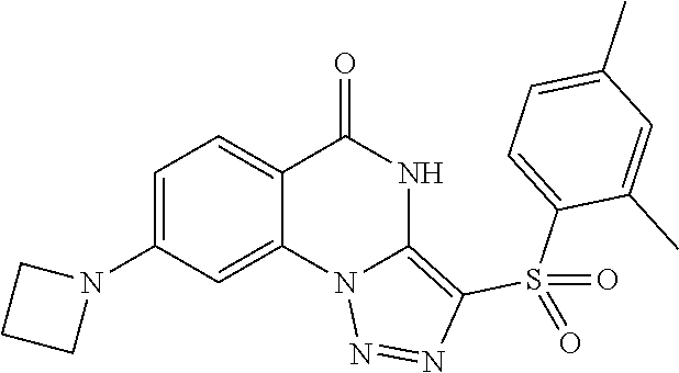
C1(N2CCC2)=CC=C2C(=C1)N1C(=C(S(C3=CC=C(C)C=C3C)(=O)=O)N=N1)NC2=O
